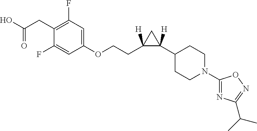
C1(OCCC2([H])C(C3CCN(C4=NC(C(C)C)=NO4)CC3)([H])C2)=CC(F)=C(CC(=O)O)C(F)=C1
